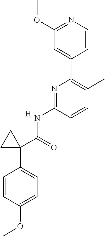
C1(OC)=NC=CC(C2=C(C)C=CC(NC(C3(C4=CC=C(OC)C=C4)CC3)=O)=N2)=C1.[H]
